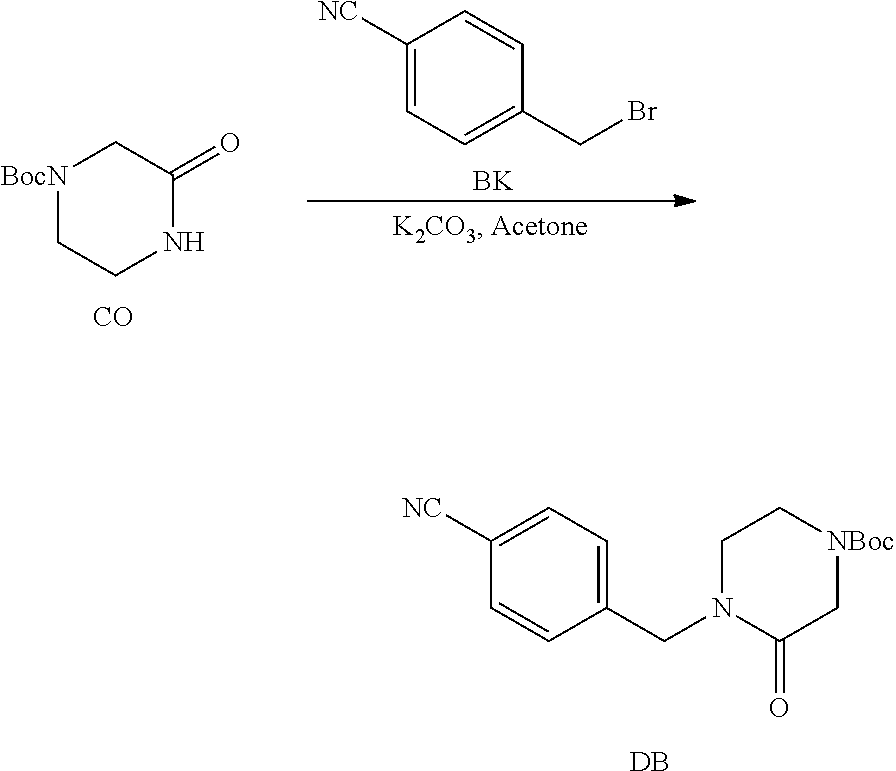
N1(CC2=CC=C([NC])C=C2)CC[NBoc]CC1=O.[DB].C1[BocN]CC(=O)NC1.[CO].[BK].C1([NC])=CC=C(CBr)C=C1
